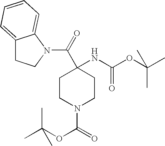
C12=CC=CC=C1N(C(=O)C1(NC(OC(C)(C)C)=O)CCN(C(=O)OC(C)(C)C)CC1)CC2
